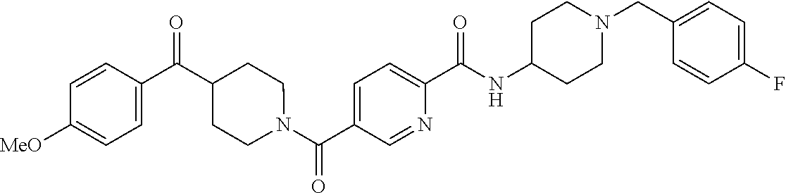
N(C(C1=CC=C(C(=O)N2CCC(C(C3=CC=C([OMe])C=C3)=O)CC2)C=N1)=O)C1CCN(CC2=CC=C(F)C=C2)CC1
